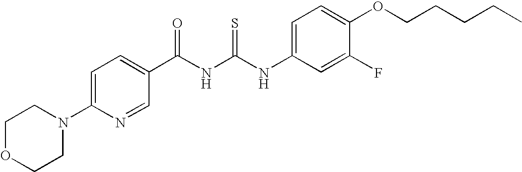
C(NC(NC1=CC=C(OCCCCC)C(F)=C1)=S)(=O)C1=CC=C(N2CCOCC2)N=C1
